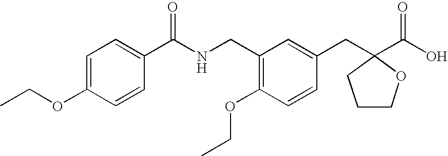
C1=C(OCC)C=CC(C(NCC2=C(OCC)C=CC(CC3(C(O)=O)CCCO3)=C2)=O)=C1
